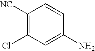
C1([NC])=C(Cl)C=C(N)C=C1
